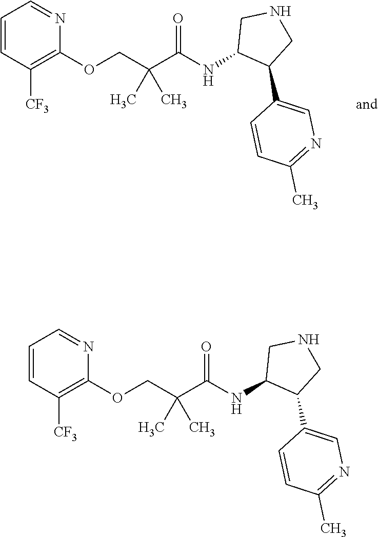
C1=CC([CF3])=C(OCC(C(NC2C(C3=CN=C(C)C=C3)CNC2)=O)(C)C)N=C1.C1=CC([CF3])=C(OCC(C(NC2C(C3=CN=C(C)C=C3)CNC2)=O)(C)C)N=C1
